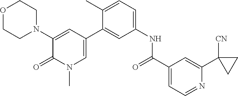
O1CCN(C2=CC(C3=CC(NC(C4=CC=NC(C5([CN])CC5)=C4)=O)=CC=C3C)=CN(C)C2=O)CC1
